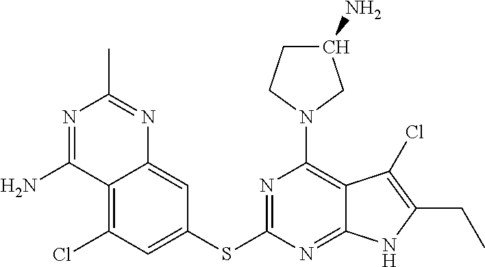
C1(SC2=NC(N3CC(N)CC3)=C3C(=N2)NC(CC)=C3Cl)=CC(Cl)=C2C(=C1)N=C(C)N=C2N
